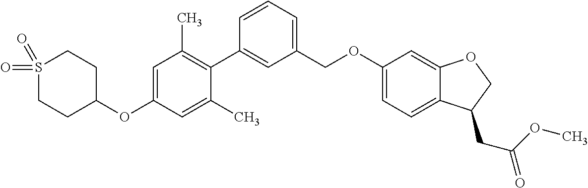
C1=CC(C2=C(C)C=C(OC3CCS(=O)(=O)CC3)C=C2C)=CC(COC2=CC=C3C(=C2)OCC3CC(OC)=O)=C1
